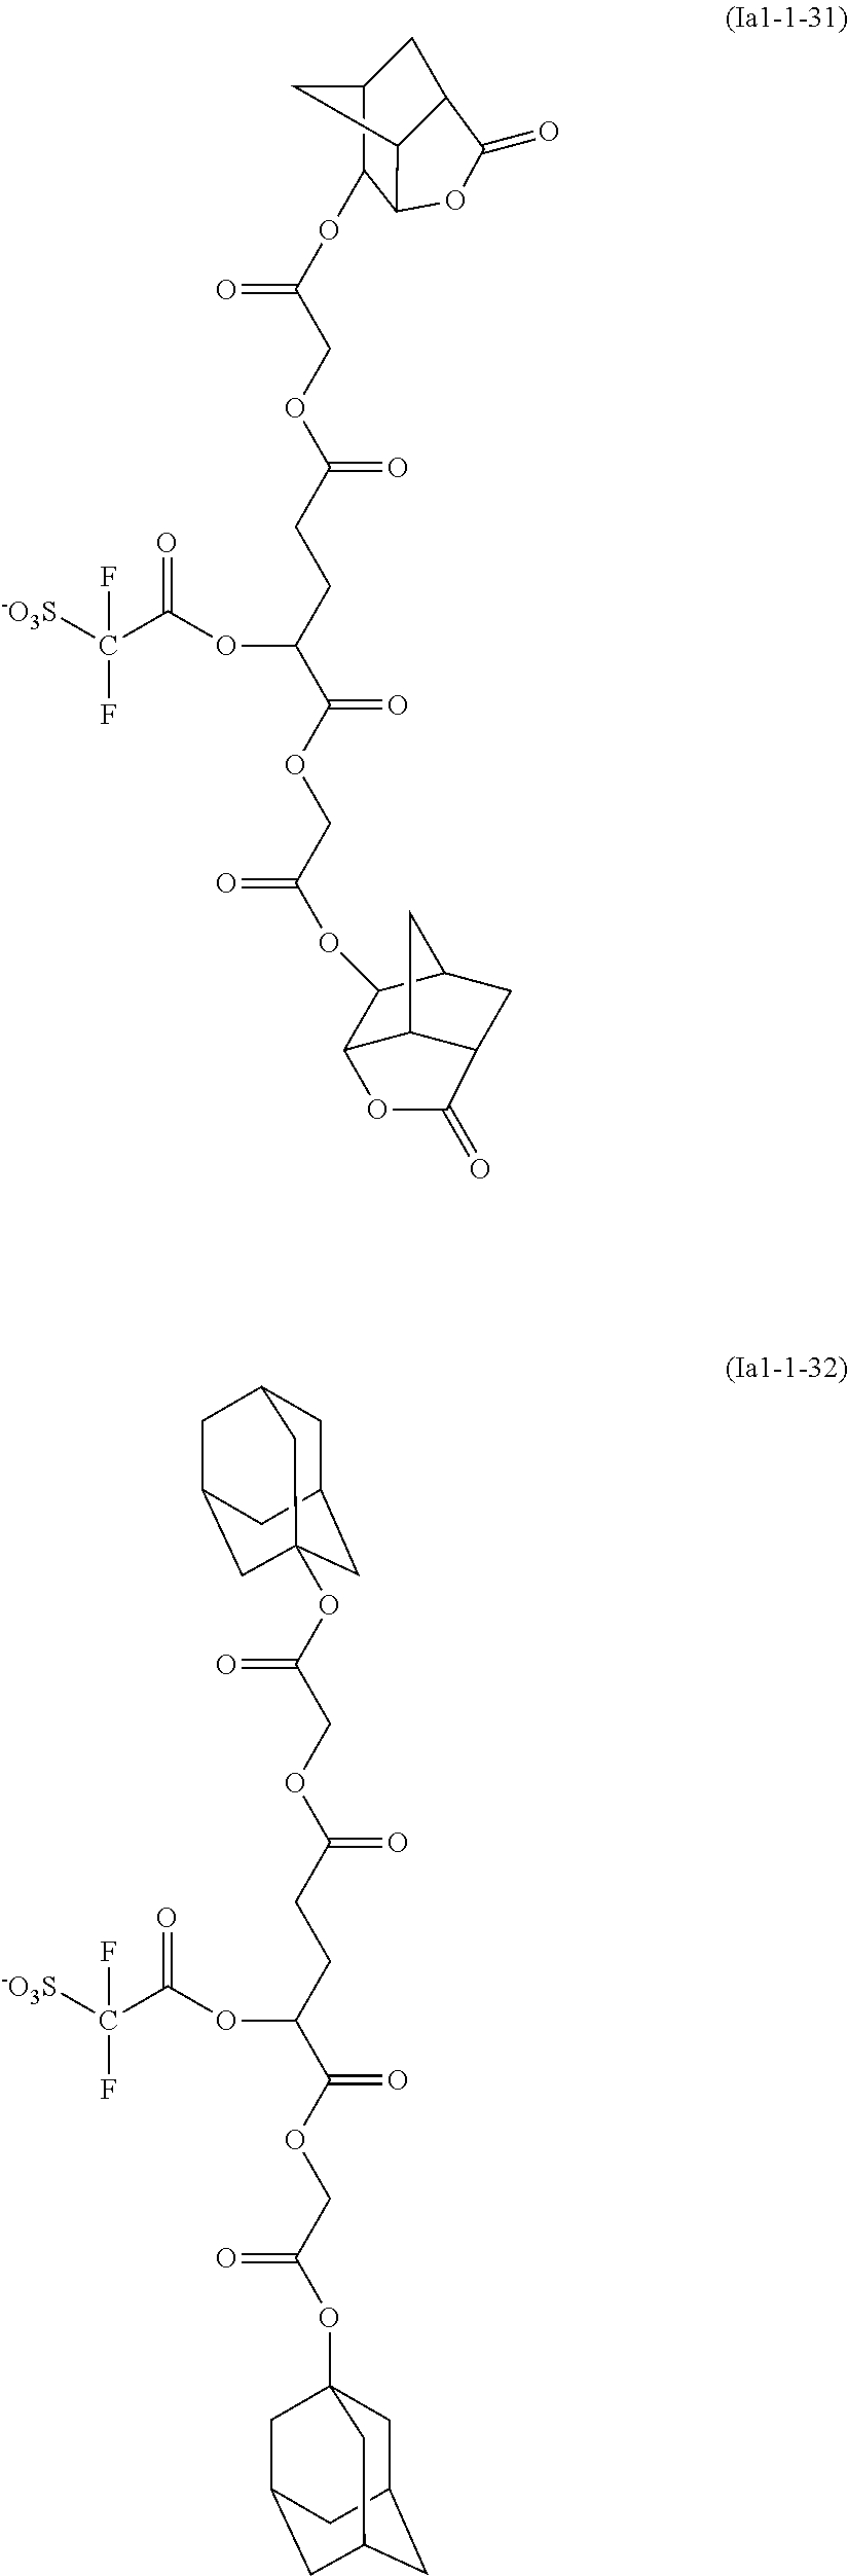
C(C(C(OCC(=O)OC1C2C3C(CC1C3)C(=O)O2)=O)OC(C([-O3S])(F)F)=O)CC(OCC(OC1C2C3C(CC1C3)C(=O)O2)=O)=O.C1C2CC3(OC(COC(CCC(C(OCC(OC45CC6CC(CC(C4)C6)C5)=O)=O)OC(C([-O3S])(F)F)=O)=O)=O)CC(CC1C3)C2
